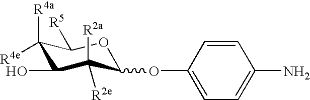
C1([R4a])([R4e])C(O)C([R2a])([R2e])C(OC2=CC=C(N)C=C2)OC1[R5]
